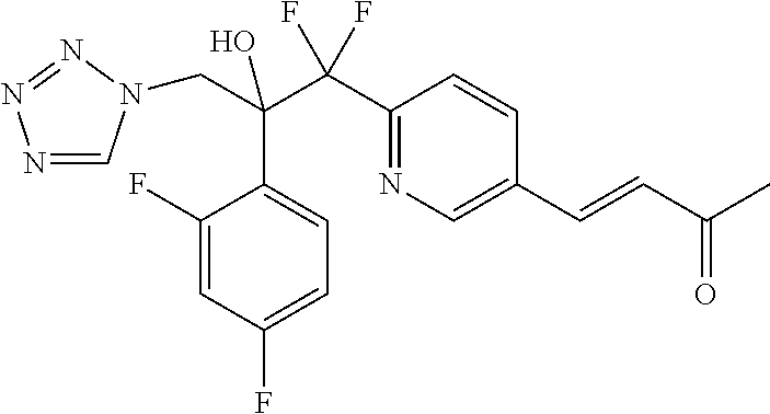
N1=CN(CC(O)(C(C2=NC=C(C=CC(C)=O)C=C2)(F)F)C2=CC=C(F)C=C2F)N=N1
